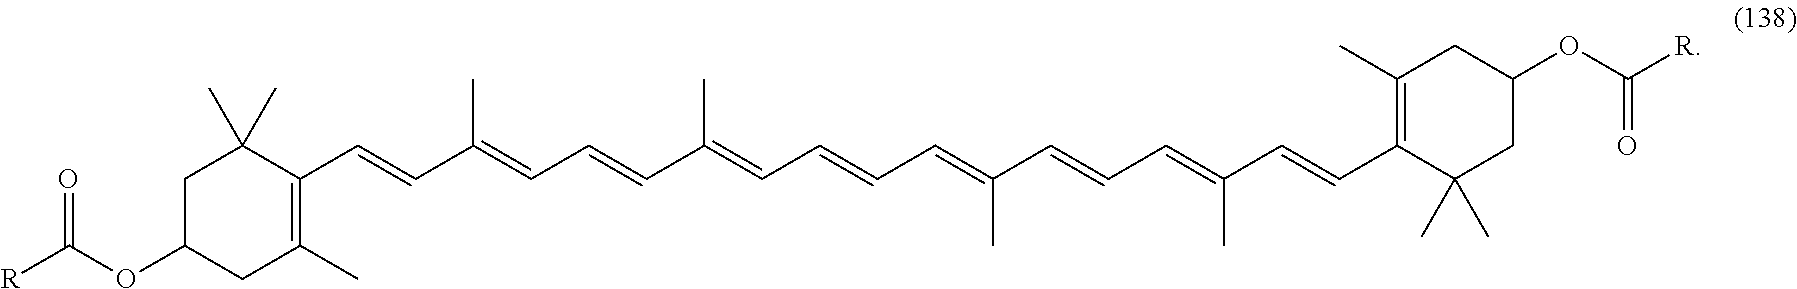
C1(C=CC(=CC=CC(=CC=CC=C(C=CC=C(C=CC2=C(C)CC(OC(=O)[R])CC2(C)C)C)C)C)C)=C(C)CC(OC([R])=O)CC1(C)C
